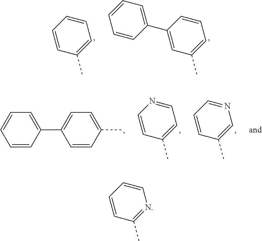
C1=CC(C)=NC=C1.C1=CC(C)=CC=C1.C1(C2=CC=CC=C2)=CC(C)=CC=C1.C1=CC(C)=CN=C1.C1=CC(C)=CC=N1.C1=CC(C2=CC=C(C)C=C2)=CC=C1
